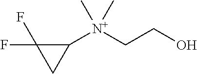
C1(F)(F)CC1[N+](CCO)(C)C
